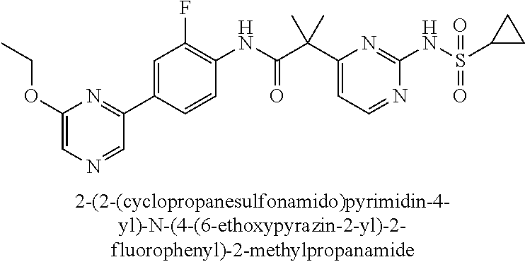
N1=CC=C(C(C(NC2=C(F)C=C(C3=NC(OCC)=CN=C3)C=C2)=O)(C)C)N=C1NS(=O)(=O)C1CC1
